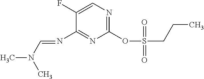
C1(F)=CN=C(OS(CCC)(=O)=O)N=C1N=CN(C)C
